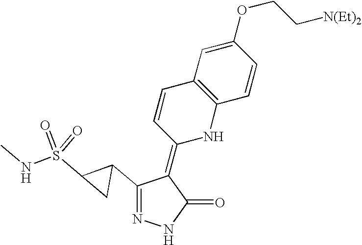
N1=C(C2C(S(NC)(=O)=O)C2)C(=C2NC3=C(C=C2)C=C(OCC[N(Et)2])C=C3)C(=O)N1
